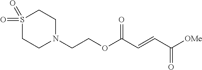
C1N(CCOC(C=CC([OMe])=O)=O)CCS(=O)(=O)C1
